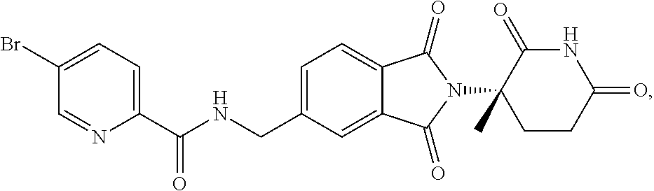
C1=C(CNC(C2=CC=C(Br)C=N2)=O)C=C2C(=C1)C(=O)N(C1(C)CCC(=O)NC1=O)C2=O
